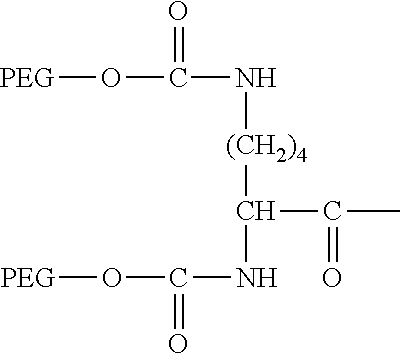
[PEG]OC(=O)N[(CH2)4]C(C(C)=O)NC(O[PEG])=O
